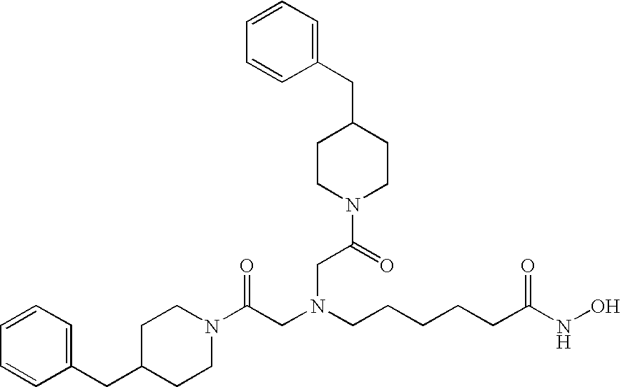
N1(C(CN(CCCCCC(NO)=O)CC(=O)N2CCC(CC3=CC=CC=C3)CC2)=O)CCC(CC2=CC=CC=C2)CC1
